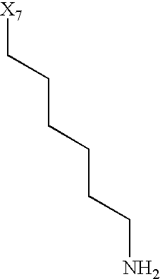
[X7]CCCCCCN
